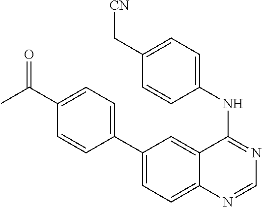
C1(C2=CC=C(C(C)=O)C=C2)=CC=C2C(=C1)C(NC1=CC=C(C[CN])C=C1)=NC=N2
